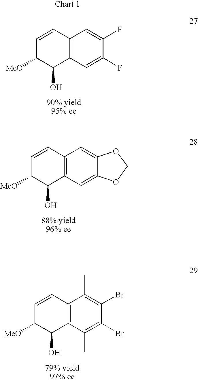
C12=C(C=C(F)C(F)=C1)C(O)C([MeO])C=C2.C12=C(C=C3C(=C1)OCO3)C(O)C([MeO])C=C2.C12=C(C(C)=C(Br)C(Br)=C1C)C(O)C([MeO])C=C2
